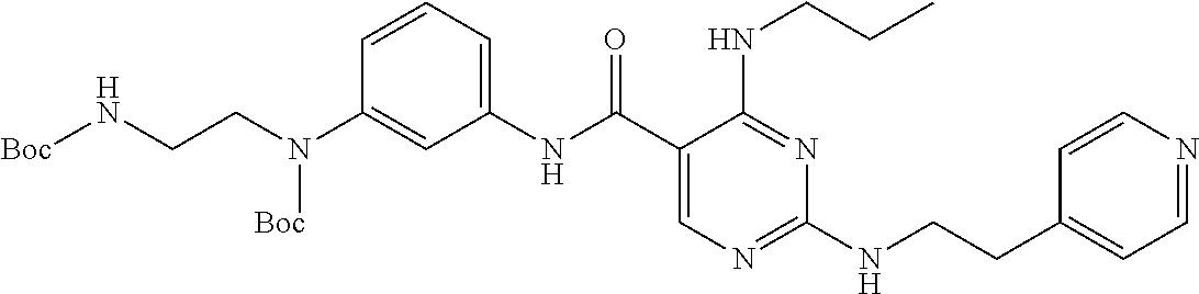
C1(NC(C2=CN=C(NCCC3=CC=NC=C3)N=C2NCCC)=O)=CC=CC(N(CCN[Boc])[Boc])=C1
